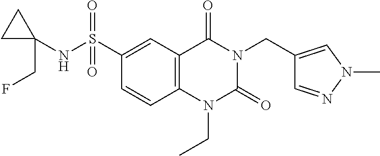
C1=CC2=C(C=C1S(NC1(CF)CC1)(=O)=O)C(=O)N(CC1=CN(C)N=C1)C(=O)N2CC
